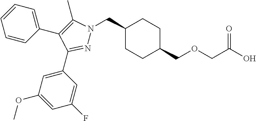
C1(CN2N=C(C3=CC(OC)=CC(F)=C3)C(C3=CC=CC=C3)=C2C)CCC(COCC(O)=O)CC1
